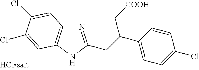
N1=C(CC(C2=CC=C(Cl)C=C2)C[COOH])NC2=C1C=C(Cl)C(Cl)=C2
